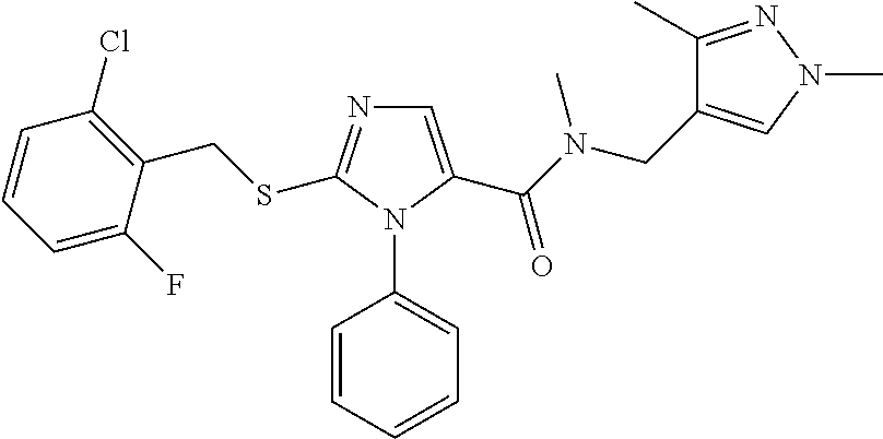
C1=C(C(N(CC2=CN(C)N=C2C)C)=O)N(C2=CC=CC=C2)C(SCC2=C(Cl)C=CC=C2F)=N1
